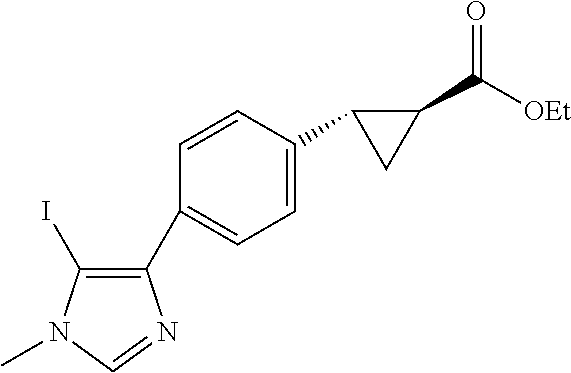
C1=CC(C2C(C(=O)[OEt])C2)=CC=C1C1=C(I)N(C)C=N1
